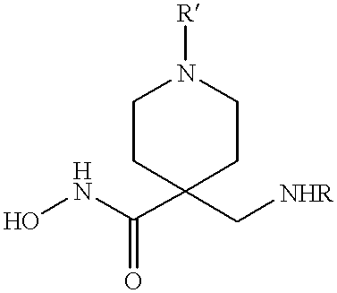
ONC(C1(C[NHR])CCN([R])CC1)=O
